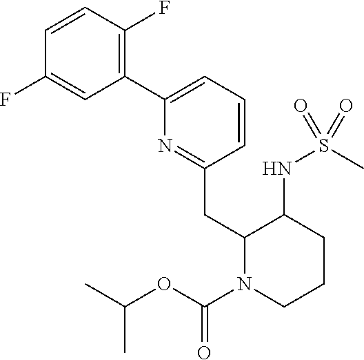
C1(C2=CC=CC(CC3N(C(OC(C)C)=O)CCCC3NS(C)(=O)=O)=N2)=C(F)C=CC(F)=C1
